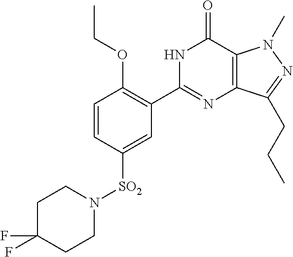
C1=CC([SO2]N2CCC(F)(F)CC2)=CC(C2=NC3=C(C(=O)N2)N(C)N=C3CCC)=C1OCC
